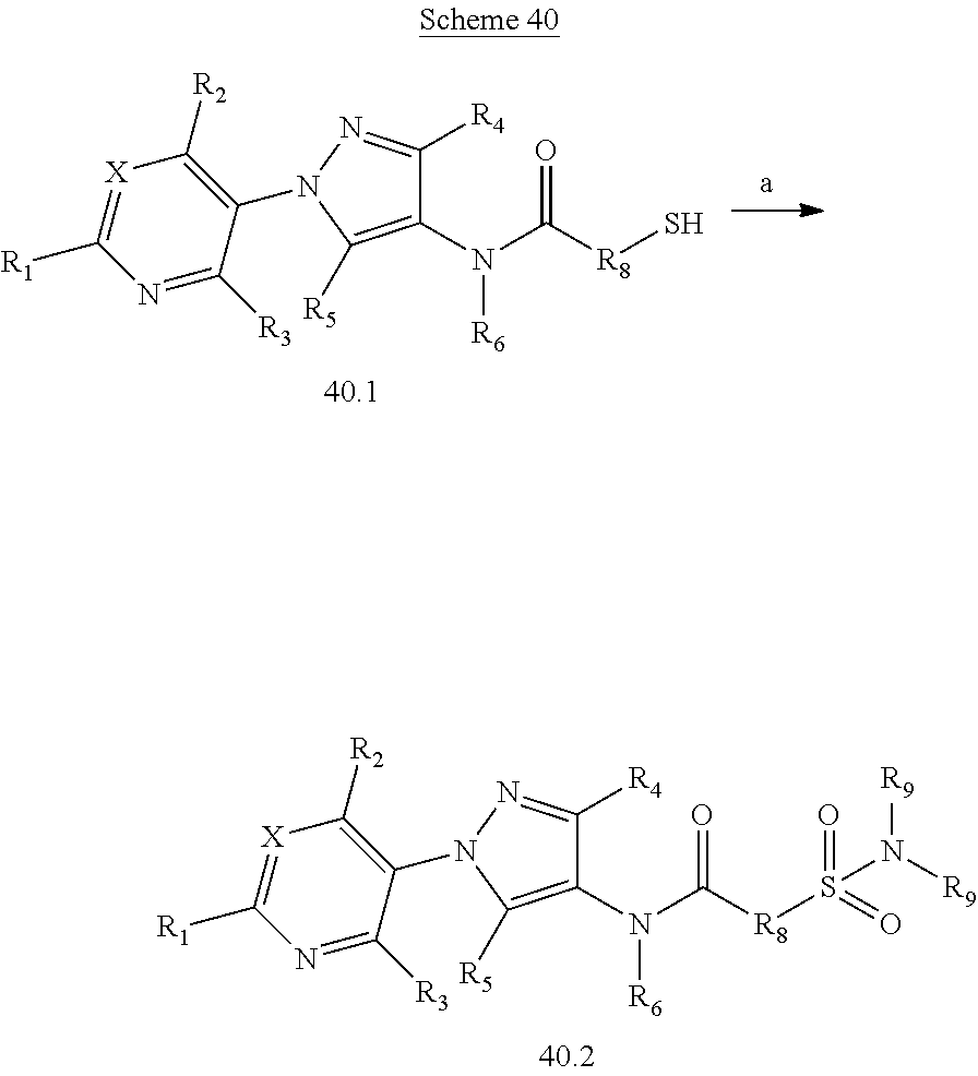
C1(N([R6])C([R8]S)=O)=C([R5])N(C2=C([R2])[X]=C([R1])N=C2[R3])N=C1[R4].C1(N([R6])C([R8]S(=O)(=O)N([R9])[R9])=O)=C([R5])N(C2=C([R2])[X]=C([R1])N=C2[R3])N=C1[R4]
